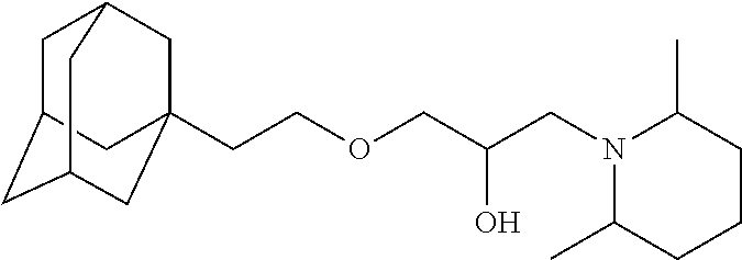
C1C2CC3CC(CCOCC(CN4C(C)CCCC4C)O)(CC1C3)C2
